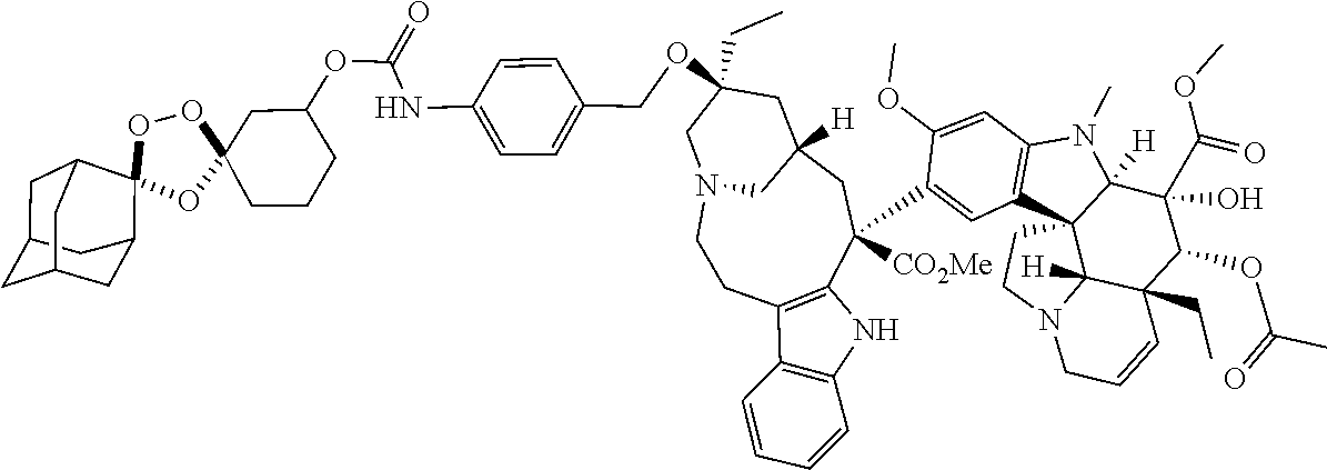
N1(C)C2=C(C34C5([H])C(CC)(C(OC(=O)C)C(C(OC)=O)(O)C13[H])C=CCN5CC4)C=C(C1([CO2Me])C3=C(C4=C(N3)C=CC=C4)CCN3CC(OCC4=CC=C(NC(OC5CC6(OOC7(C8CC9CC(CC7C9)C8)O6)CCC5)=O)C=C4)(CC)CC([H])(C1)C3)C(OC)=C2
